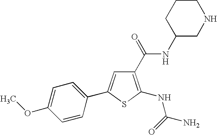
C1(C(=O)NC2CNCCC2)=C(NC(N)=O)SC(C2=CC=C(OC)C=C2)=C1
